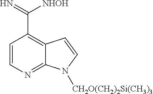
C(C1=C2C(=NC=C1)N([CH2O(CH2)2Si(CH3)3])C=C2)(=N)[NHOH]
